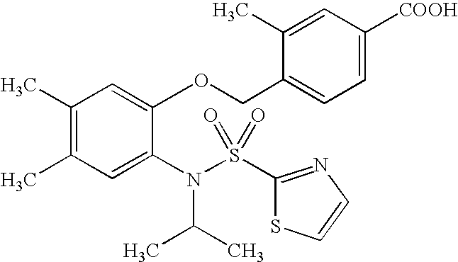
C1(C)=C(C)C=C(N(C(C)C)S(=O)(=O)C2=NC=CS2)C(OCC2=CC=C([COOH])C=C2C)=C1
